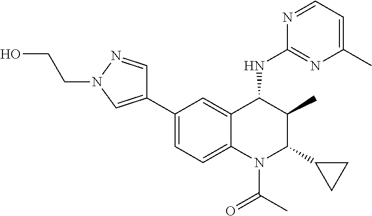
C1(C2=CN(CCO)N=C2)=CC=C2C(=C1)C(NC1=NC(C)=CC=N1)C(C)C(C1CC1)N2C(C)=O
